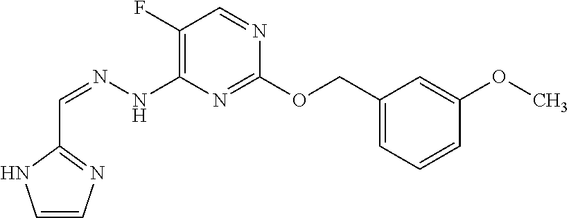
C1=CC=C(COC2=NC(NN=CC3=NC=CN3)=C(F)C=N2)C=C1OC
